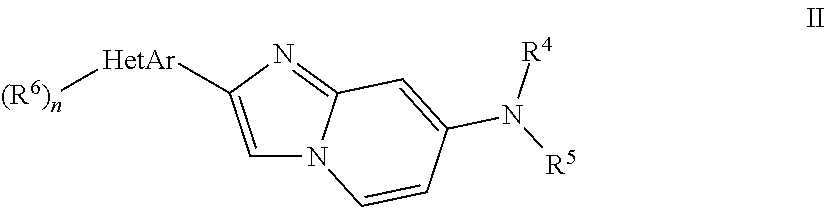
C1=C([HetAr][(R6)n])N=C2N1C=CC(N([R5])[R4])=C2
